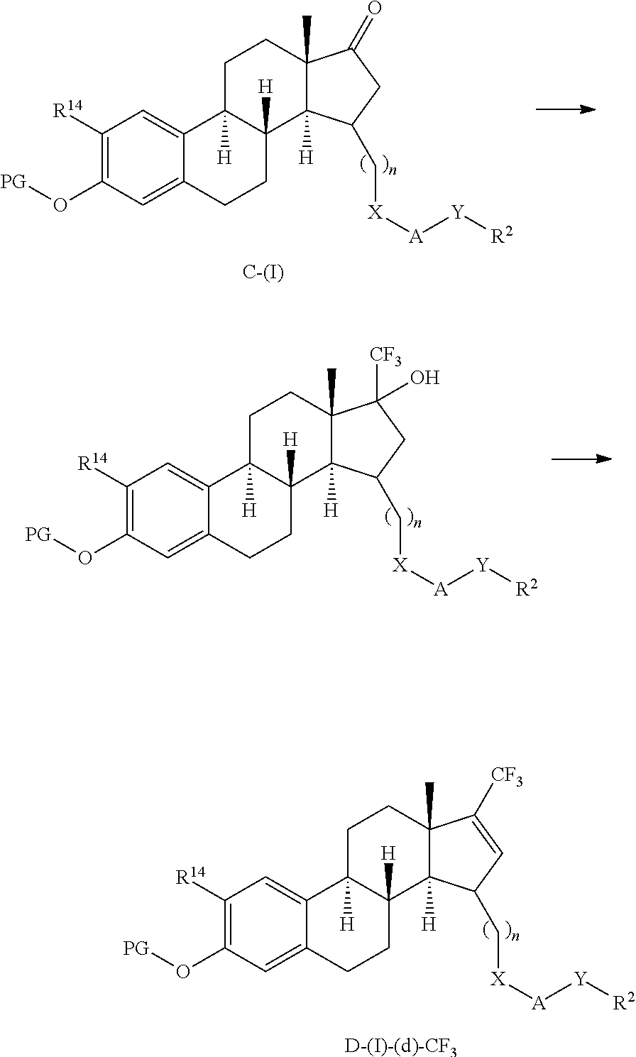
[C-(I)].C1([R14])=C(O[PG])C=C2C(=C1)C1([H])C([H])(CC2)C2([H])C(C)(CC1)C(=O)CC2C[X][A][Y][R2].C1([R14])=C(O[PG])C=C2C(=C1)C1([H])C([H])(CC2)C2([H])C(C)(CC1)C([CF3])(O)CC2C[X][A][Y][R2].C1([R14])=C(O[PG])C=C2C(=C1)C1([H])C([H])(CC2)C2([H])C(C)(CC1)C([CF3])=CC2C[X][A][Y][R2].[D-(I)-(d)-CF3]
